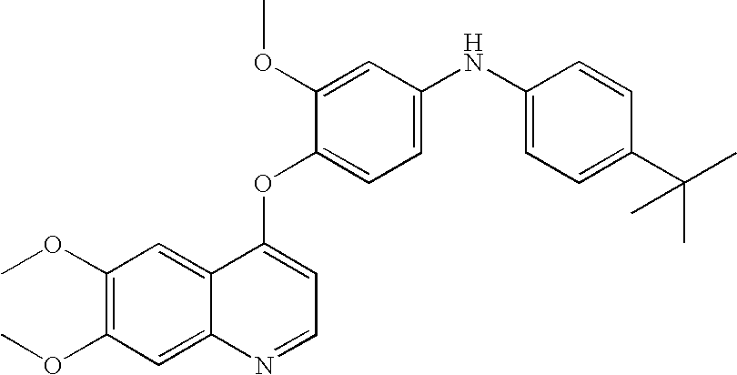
C1=C(OC)C(OC2=CC=NC3=CC(OC)=C(OC)C=C23)=CC=C1NC1=CC=C(C(C)(C)C)C=C1
